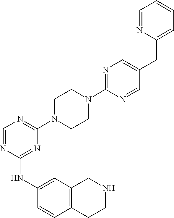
C1(N2CCN(C3=NC=NC(NC4=CC5=C(C=C4)CCNC5)=N3)CC2)=NC=C(CC2=CC=CC=N2)C=N1
